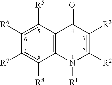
C1([R6])=C([R5])C2=C(C([R8])=C1[R7])N([R1])C([R2])=C([R3])C2=O
